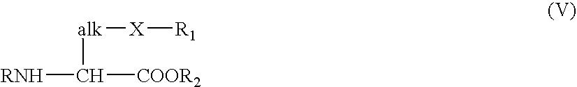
[RNH]C([COOR2])[alk][X][R1]
